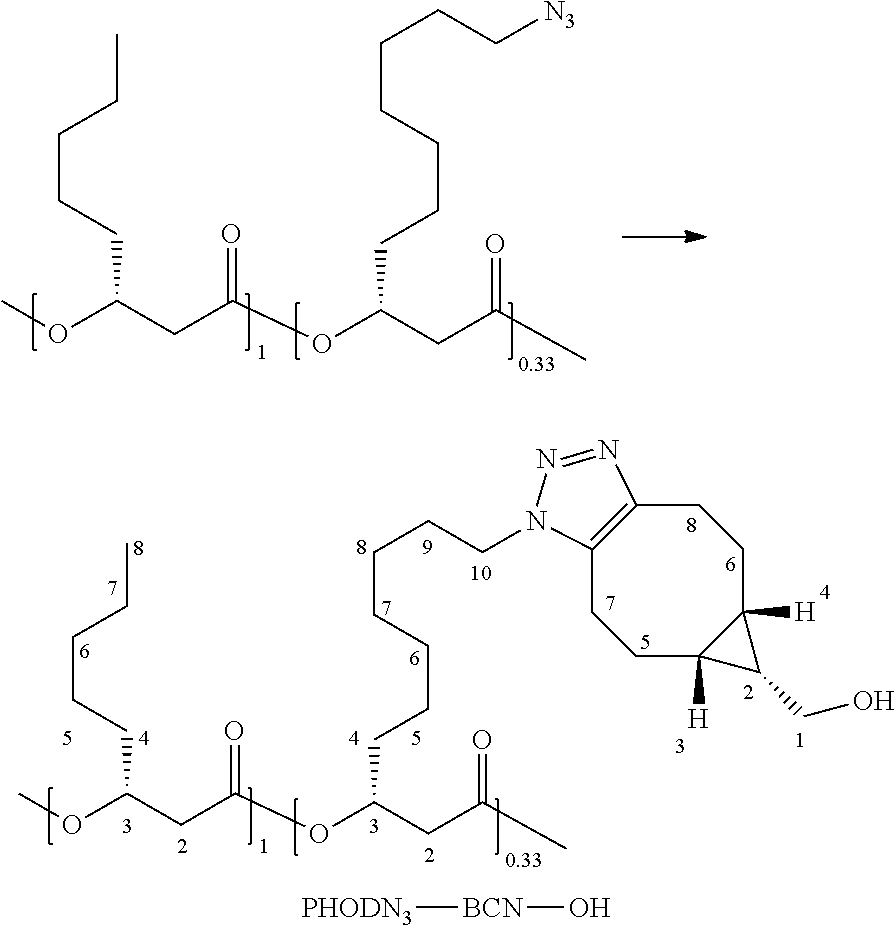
O(C(CC(OC(CC(C)=O)CCCCCCC[N3])=O)CCCCC)C.O(C(CC(OC(CC(C)=O)CCCCCCCN1C2=C(CCC3([H])C([H])(CC2)C3CO)N=N1)=O)CCCCC)C.[PHODN3][BCN]O
